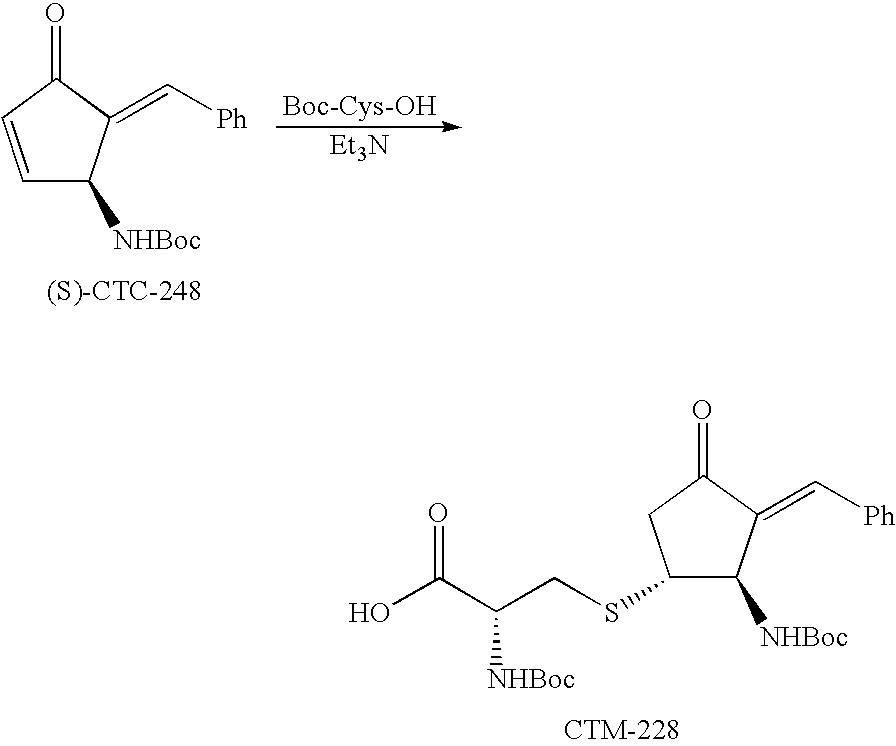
[Et3N].C1=CC(=O)C(=C[Ph])C1[NHBoc].OC(C(CSC1C([NHBoc])C(=C[Ph])C(=O)C1)[NHBoc])=O
